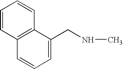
C12=C(C(CNC)=CC=C1)C=CC=C2
